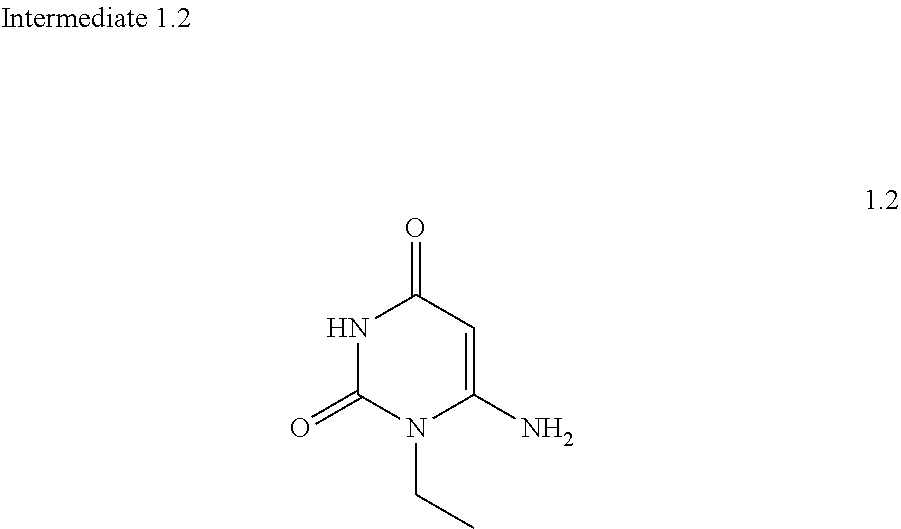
N1(CC)C(=O)NC(=O)C=C1N
